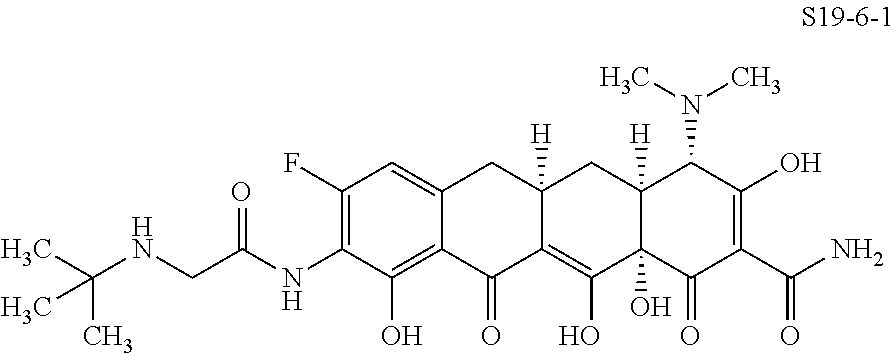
C1(O)=C2C(=CC(F)=C1NC(=O)CNC(C)(C)C)CC1([H])C(=C(O)C3(O)C([H])(C1)C(N(C)C)C(O)=C(C(N)=O)C3=O)C2=O
